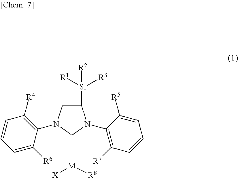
C1([Si]([R2])([R1])[R3])=CN(C2=C([R4])C=CC=C2[R6])C([M]([X])[R8])N1C1=C([R7])C=CC=C1[R5]
